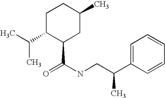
CC(C1C(C(NCC(C2=CC=CC=C2)C)=O)CC(C)CC1)C
